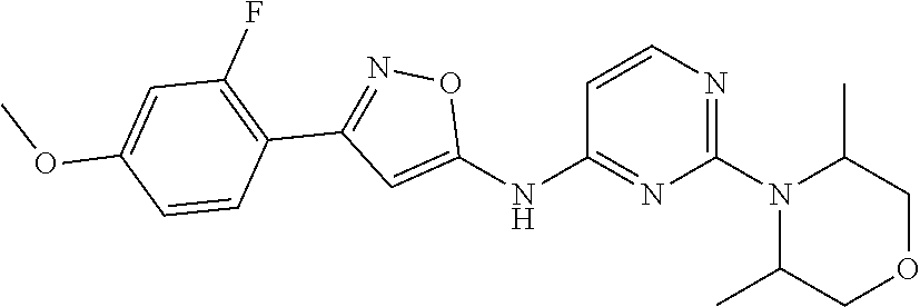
C1=CN=C(N2C(C)COCC2C)N=C1NC1=CC(C2=C(F)C=C(OC)C=C2)=NO1
